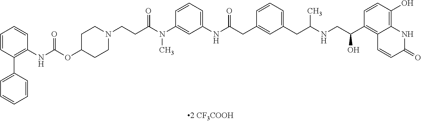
C1=CC(C2=CC=CC=C2)=C(NC(=O)OC2CCN(CCC(N(C3=CC(NC(CC4=CC(CC(NCC(C5=C6C(=C(O)C=C5)NC(=O)C=C6)O)C)=CC=C4)=O)=CC=C3)C)=O)CC2)C=C1
